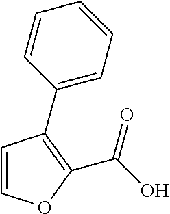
C1=COC(C(O)=O)=C1C1=CC=CC=C1
